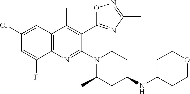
C1(Cl)=CC2=C(N=C(N3CCC(NC4CCOCC4)CC3C)C(C3=NC(C)=NO3)=C2C)C(F)=C1
